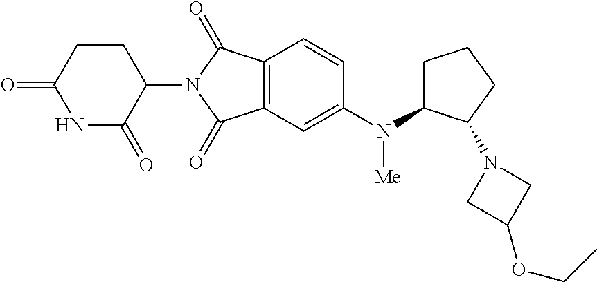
C1=CC2=C(C=C1N(C1CCCC1N1CC(OCC)C1)[Me])C(=O)N(C1C(=O)NC(=O)CC1)C2=O
